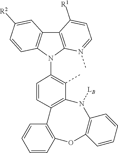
C12=C(C(C)=C(N3C4=C(C5=C3C=CC([R2])=C5)C([R1])=CC=N4C)C=C1)N([LB])C1=C(OC3=C2C=CC=C3)C=CC=C1
